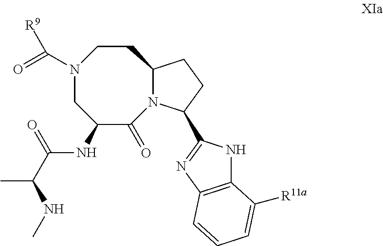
N1(C(=O)[R9])CC(NC(C(C)NC)=O)C(=O)N2C(CC1)CCC2C1=NC2=C(N1)C([R11a])=CC=C2
